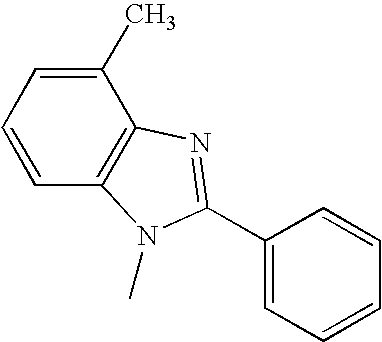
C1=CC=C(C)C2=C1N(C)C(C1=CC=CC=C1)=N2
